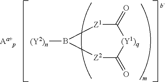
C1(=O)[Z1]B([(Y2)n])[Z2]C(=O)[(Y1)q]1
